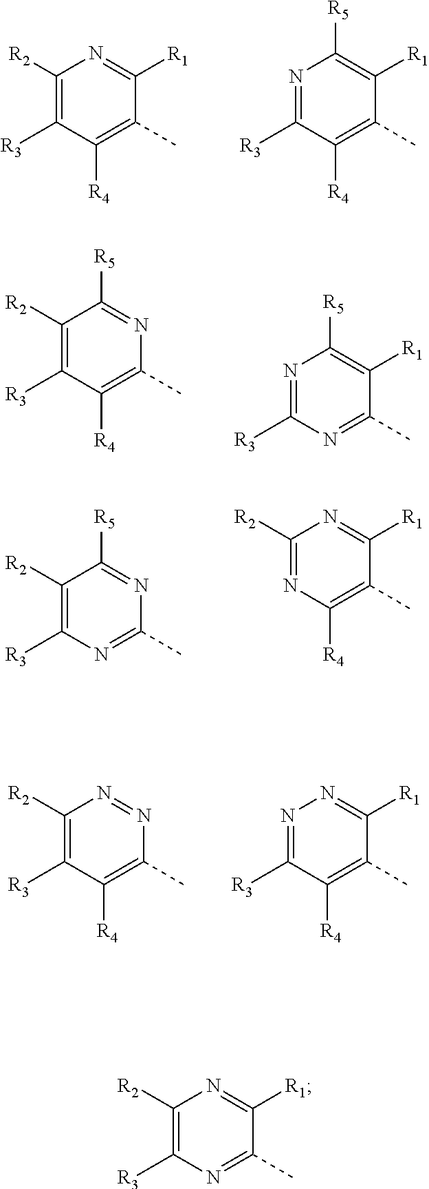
C1([R2])=C([R3])C([R4])=C(C)C([R1])=N1.N1=C([R3])C([R4])=C(C)C([R1])=C1[R5].C1([R2])=C([R3])C([R4])=C(C)N=C1[R5].N1=C([R3])N=C(C)C([R1])=C1[R5].C1([R2])=C([R3])N=C(C)N=C1[R5].C1([R2])=NC([R4])=C(C)C([R1])=N1.N1=C([R3])C([R4])=C(C)C([R1])=N1.C1([R2])=C([R3])C([R4])=C(C)N=N1.C1([R2])=C([R3])N=C(C)C([R1])=N1
